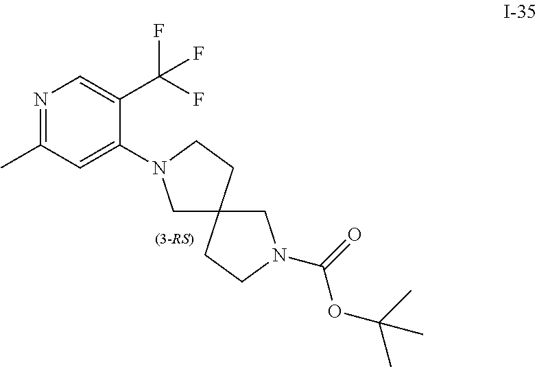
C1N(C2=CC(C)=NC=C2C(F)(F)F)CCC12CN(C(OC(C)(C)C)=O)CC2
